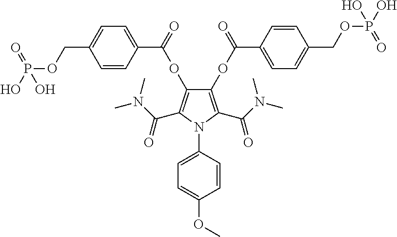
C1(OC(=O)C2=CC=C(COP(O)(=O)O)C=C2)=C(C(N(C)C)=O)N(C2=CC=C(OC)C=C2)C(C(N(C)C)=O)=C1OC(=O)C1=CC=C(COP(O)(=O)O)C=C1
